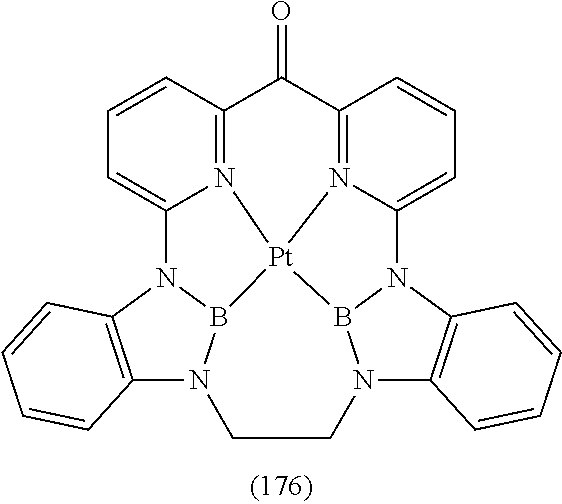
C1=CC2=N3C(=C1)N1C4=C(N5B1[Pt]31N3=C(C2=O)C=CC=C3N2B1N(C1=C2C=CC=C1)CC5)C=CC=C4
